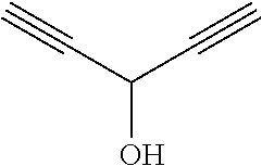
OC(C#C)C#C
